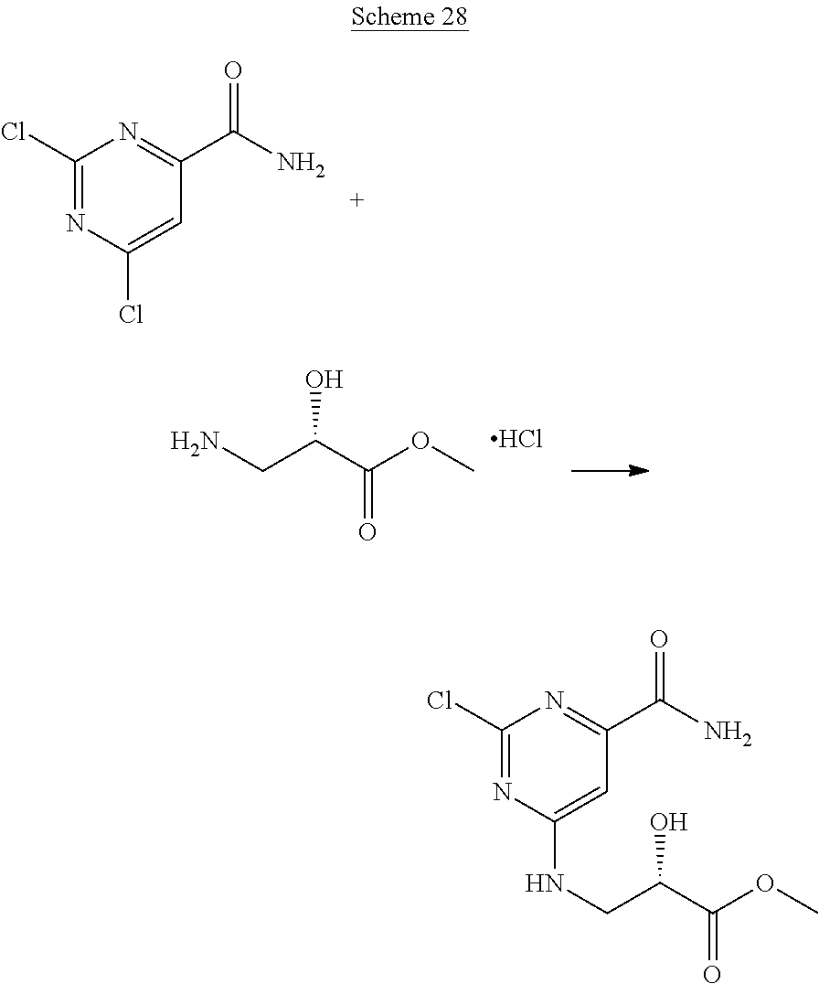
C1(Cl)=NC(Cl)=CC(C(N)=O)=N1.NCC(C(OC)=O)O.Cl.C1(Cl)=NC(NCC(C(OC)=O)O)=CC(C(N)=O)=N1
